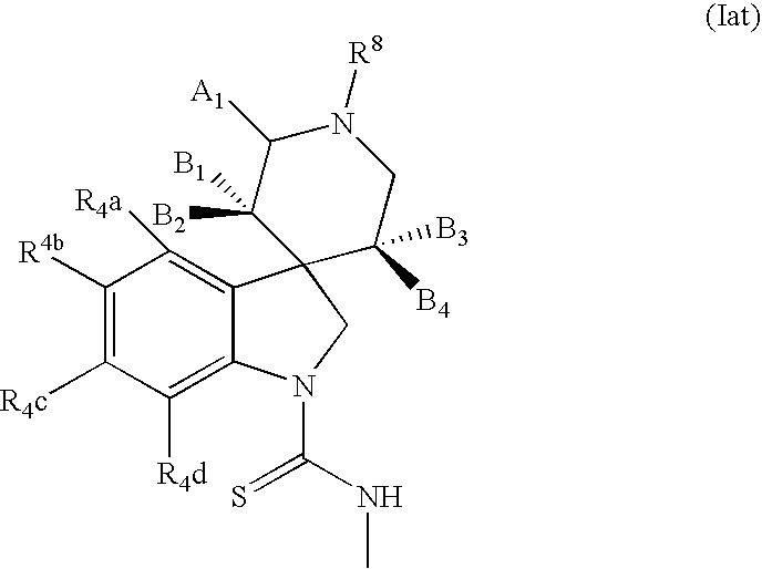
C1([R4b])=C([R4c])C([R4d])=C2C(=C1[R4a])C1(CN2C(NC)=S)C([B4])([B3])CN([R8])C([A1])C1([B1])[B2]
